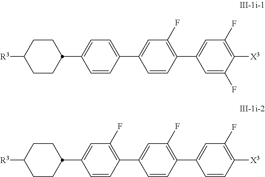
C1(C2CCC([R3])CC2)=CC=C(C2=CC(F)=C(C3=CC(F)=C([X3])C(F)=C3)C=C2)C=C1.C1(C2CCC([R3])CC2)=CC(F)=C(C2=CC(F)=C(C3=CC(F)=C([X3])C=C3)C=C2)C=C1
